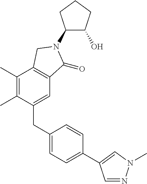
C1(N2C(=O)C3=C(C(C)=C(C)C(CC4=CC=C(C5=CN(C)N=C5)C=C4)=C3)C2)C(O)CCC1
